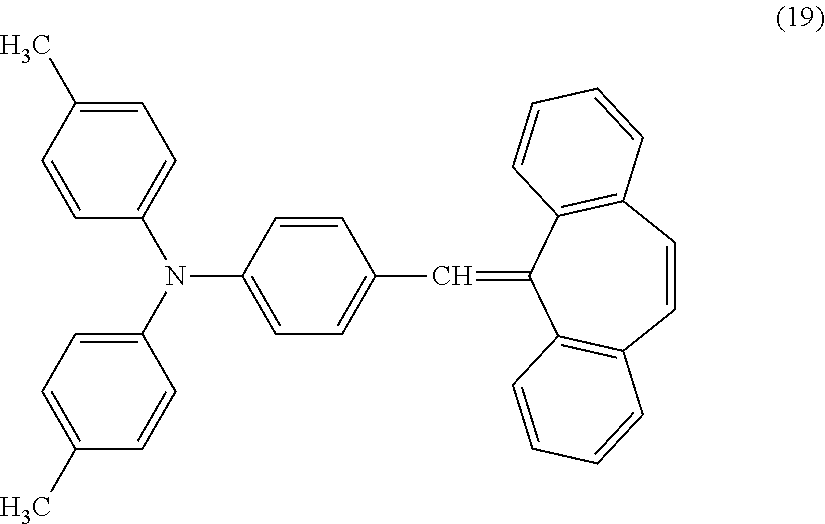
C1=CC(N(C2=CC=C(C)C=C2)C2=CC=C(C)C=C2)=CC=C1C=C1C2=C(C=CC3=C1C=CC=C3)C=CC=C2
